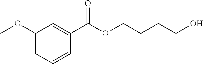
C1(OC)=CC=CC(C(OCCCCO)=O)=C1
